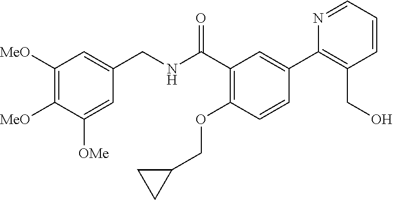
C1=C([OMe])C([MeO])=C([MeO])C=C1CNC(C1=C(OCC2CC2)C=CC(C2=C(CO)C=CC=N2)=C1)=O
